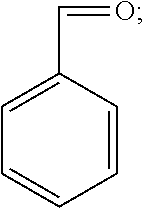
C(=O)C1=CC=CC=C1
